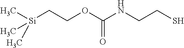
O=C(OCC[Si](C)(C)C)NCCS
